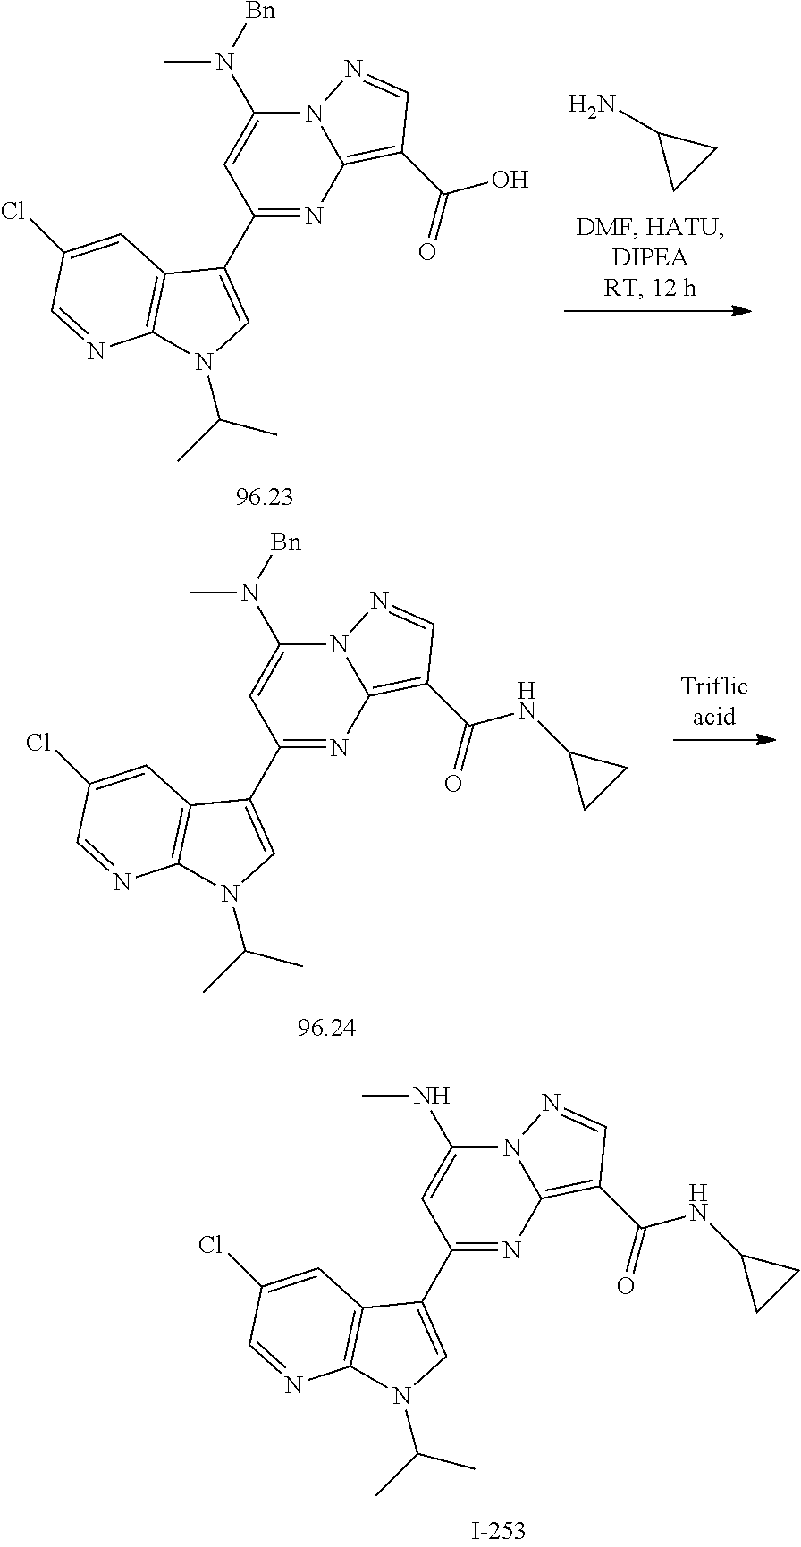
N12C(N(C)[Bn])=CC(C3=CN(C(C)C)C4=C3C=C(Cl)C=N4)=NC1=C(C(O)=O)C=N2.NC1CC1.N12C(N(C)[Bn])=CC(C3=CN(C(C)C)C4=C3C=C(Cl)C=N4)=NC1=C(C(NC1CC1)=O)C=N2.N12C(NC)=CC(C3=CN(C(C)C)C4=C3C=C(Cl)C=N4)=NC1=C(C(NC1CC1)=O)C=N2
